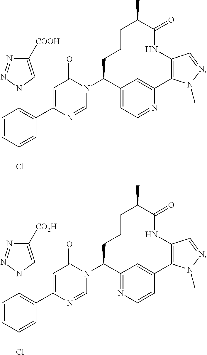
C1=CC(Cl)=CC(C2=CC(=O)N(C3C4=CC=NC(=C4)C4=C(NC(=O)C(C)CCC3)C=NN4C)C=N2)=C1N1C=C([COOH])N=N1.C1=CC(Cl)=CC(C2=CC(=O)N(C3C4=NC=CC(=C4)C4=C(NC(=O)C(C)CCC3)C=NN4C)C=N2)=C1N1C=C([CO2H])N=N1
